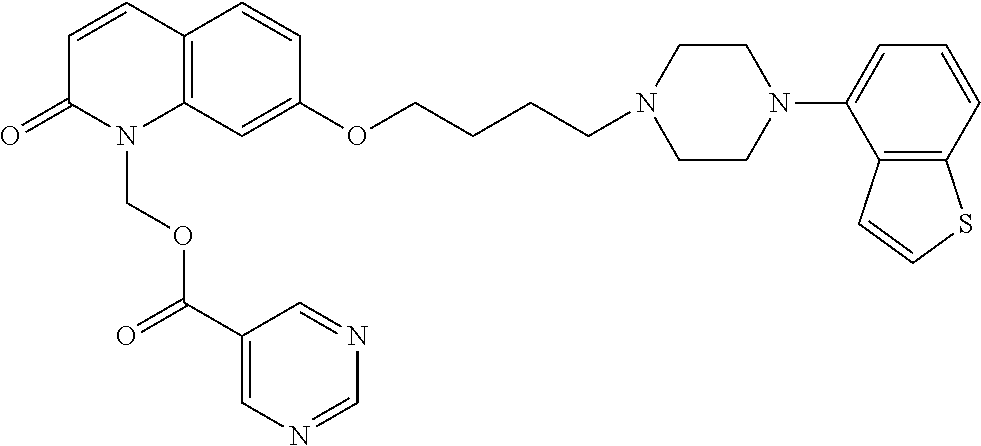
C12=C(C=C(OCCCCN3CCN(C4=CC=CC5=C4C=CS5)CC3)C=C1)N(COC(C1=CN=CN=C1)=O)C(=O)C=C2
